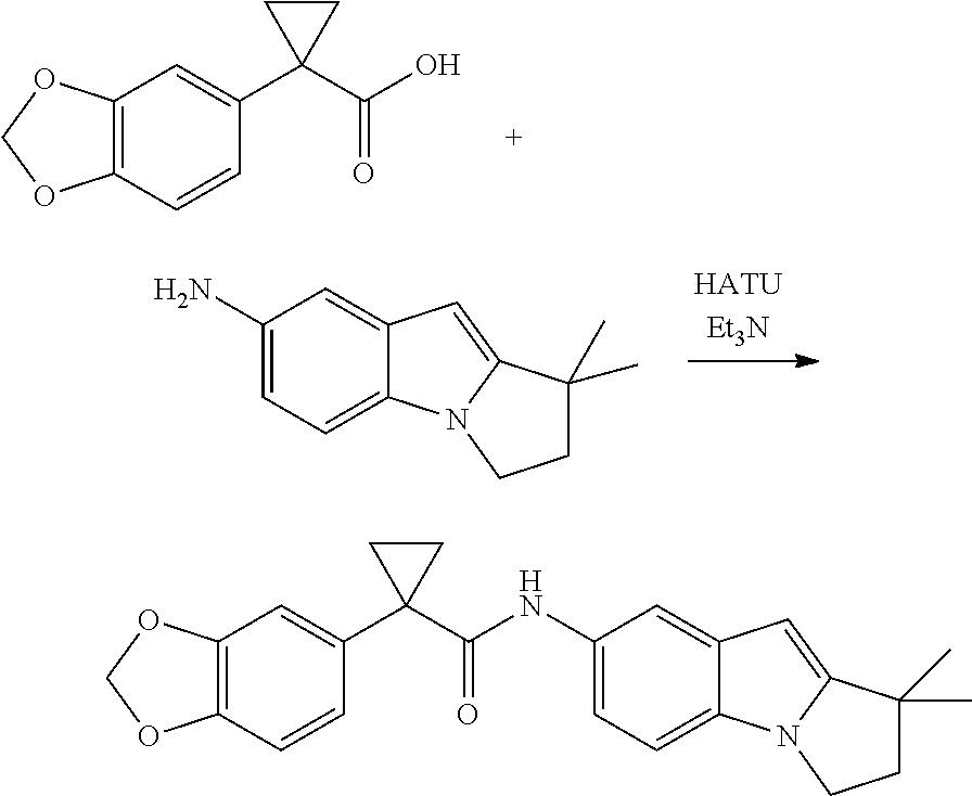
C12=C(C=CC(C3(C(O)=O)CC3)=C1)OCO2.[HATUEt3N].C1(N)=CC=C2C(=C1)C=C1N2CCC1(C)C.C1(NC(=O)C2(C3=CC4=C(C=C3)OCO4)CC2)=CC=C2C(=C1)C=C1N2CCC1(C)C
